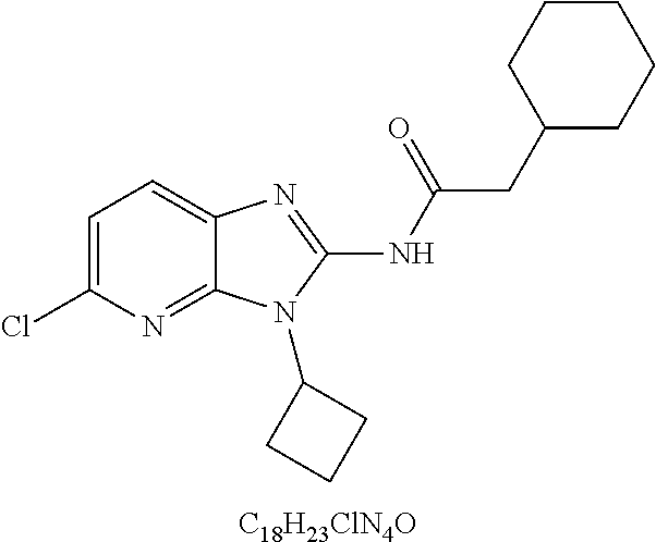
C1=C(Cl)N=C2C(=C1)N=C(NC(CC1CCCCC1)=O)N2C1CCC1.[C18H23ClN4O]
